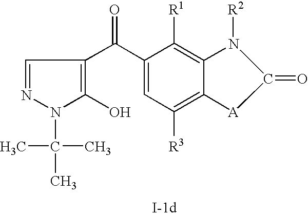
C1=NN(C(C)(C)C)C(O)=C1C(C1=CC([R3])=C2C(=C1[R1])N([R2])C(=O)[A]2)=O
